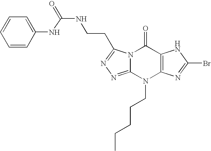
N(CCC1=NN=C2N1C(=O)C1=C(N2CCCCC)N=C(Br)N1)C(=O)NC1=CC=CC=C1
